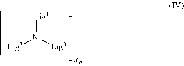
[Lig1][M]([Lig3])[Lig3].[X]
